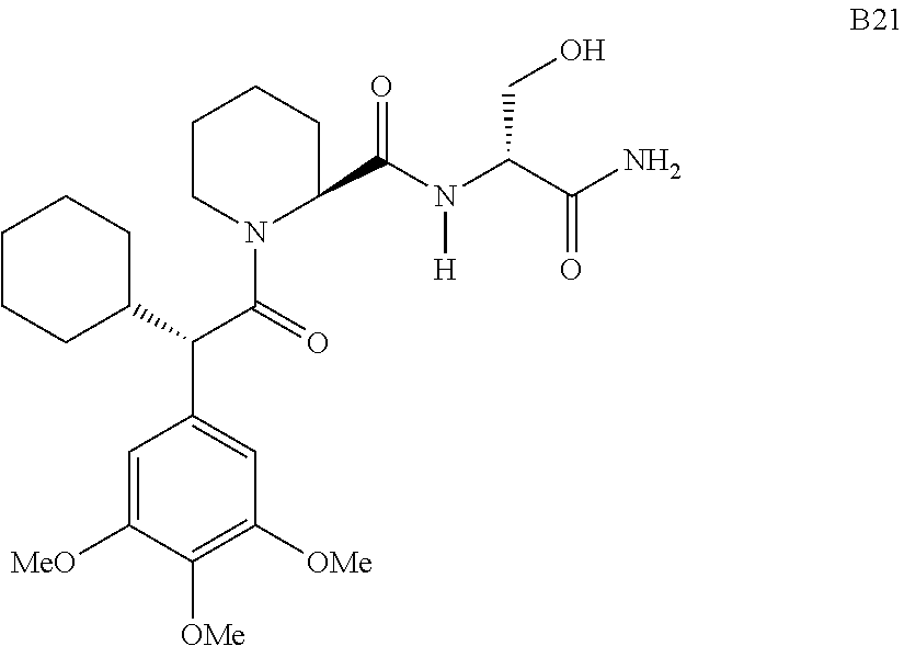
C1=C([MeO])C([OMe])=C([OMe])C=C1C(C1CCCCC1)C(=O)N1C(C(N(C(C(=O)N)CO)[H])=O)CCCC1
